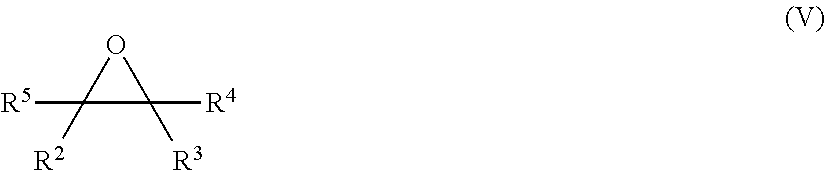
C1([R2])([R5])C([R3])([R4])O1
